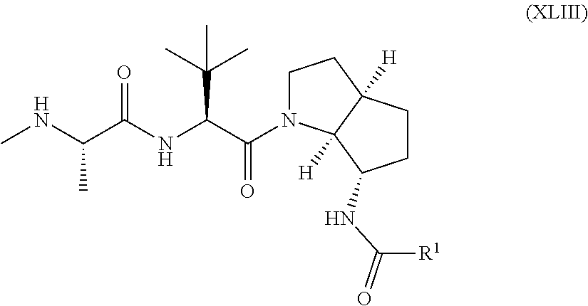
C1N(C(C(NC(C(NC)C)=O)C(C)(C)C)=O)C2([H])C([H])(C1)CCC2NC(=O)[R1]
